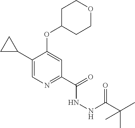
C1(C2CC2)=CN=C(C(=O)NNC(C(C)(C)C)=O)C=C1OC1CCOCC1
